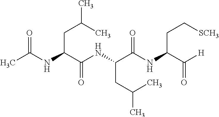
O=C(NC(C(NC(C(NC(CC[SCH3])C([H])=O)=O)CC(C)C)=O)CC(C)C)C
